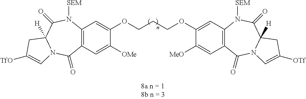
C12=C(N([SEM])C(=O)C3([H])N(C1=O)C=C([TfO])C3)C=C(OCCCOC1=CC3=C(C(=O)N4C([H])(C(=O)N3[SEM])CC([OTf])=C4)C=C1[MeO])C([OMe])=C2
